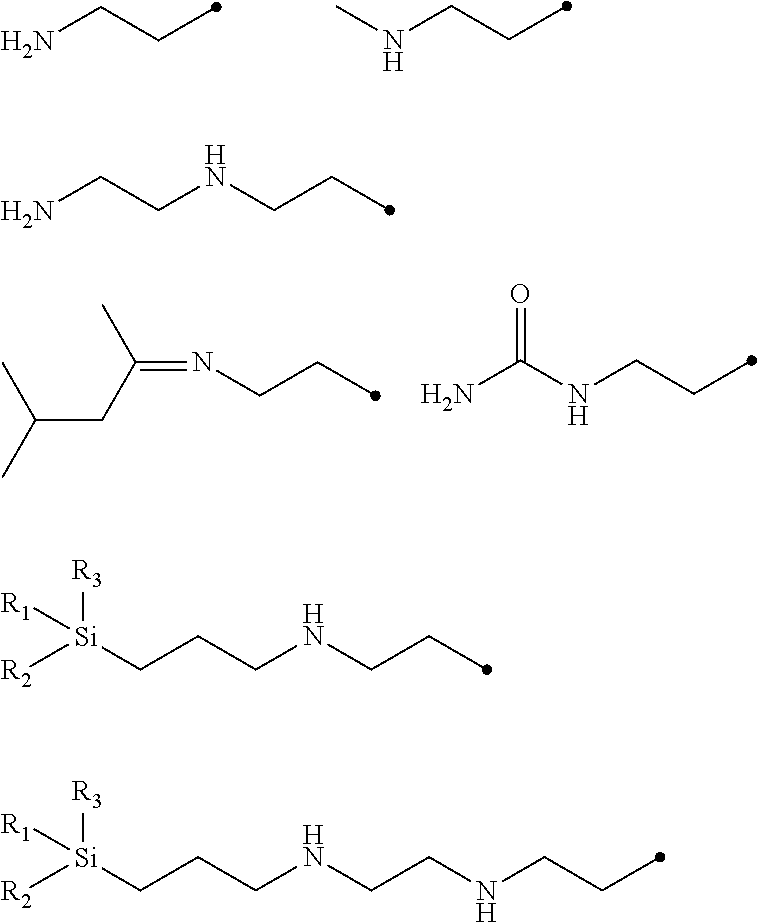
NCCC.CNCCC.C(=NCCC)(C)CC(C)C.NC(NCCC)=O.NCCNCCC.[Si](CCCNCCC)([R2])([R3])[R1].[Si](CCCNCCNCCC)([R2])([R3])[R1]
